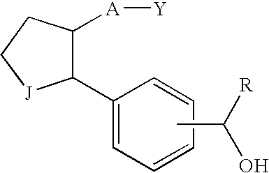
C1(C2=CC=CC=C2)C([A][Y])CC[J]1.CC([R])O
